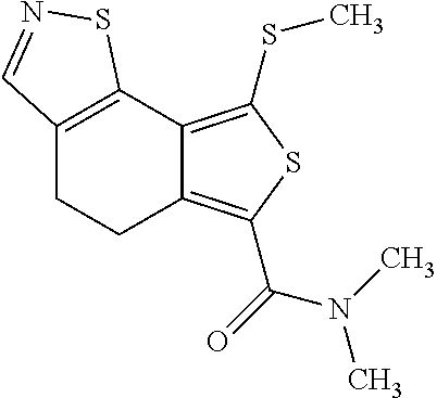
C12=C(C3=C(SC)SC(C(=O)N(C)C)=C3CC1)SN=C2
